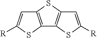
C1=C([R])SC2=C1SC1=C2SC([R])=C1
